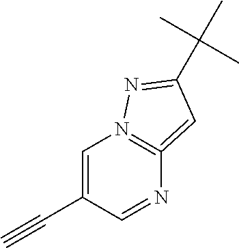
C1=C(C#C)C=NC2=N1N=C(C(C)(C)C)C=2
